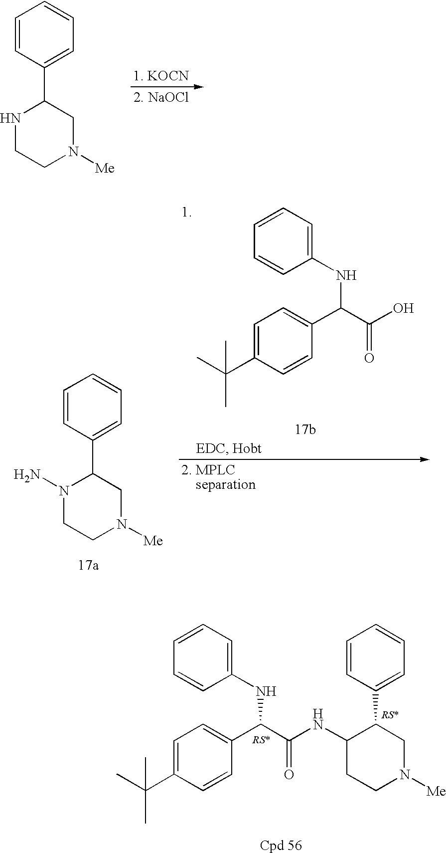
C1=CC(C2NCCN([Me])C2)=CC=C1.C1=CC(C2N(N)CCN([Me])C2)=CC=C1.C1=CC=C(NC(C(O)=O)C2=CC=C(C(C)(C)C)C=C2)C=C1.C1=CC=C(NC(C(NC2CCN([Me])CC2C2=CC=CC=C2)=O)C2=CC=C(C(C)(C)C)C=C2)C=C1
